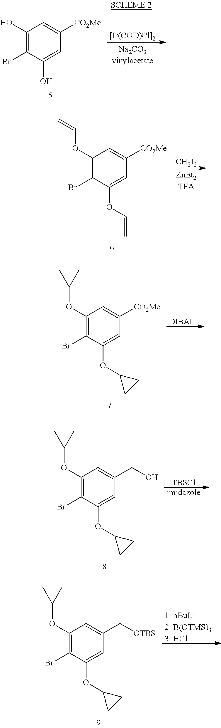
[[Ir(COD)Cl]2].C1(O)=C(Br)C(O)=CC([CO2Me])=C1.[CH2I2].C1(OC=C)=C(Br)C(OC=C)=CC([CO2Me])=C1.[DIBAL].C1(OC2CC2)=C(Br)C(OC2CC2)=CC([CO2Me])=C1.[TBSCl].C1(OC2CC2)=C(Br)C(OC2CC2)=CC(CO)=C1.[imidazole].[1. nBuLi2. B(OTMS)33. HCl].C1(OC2CC2)=C(Br)C(OC2CC2)=CC(C[OTBS])=C1
